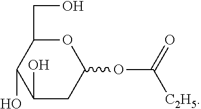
O1C(CO)C(O)C(O)CC1OC([C2H5])=O
